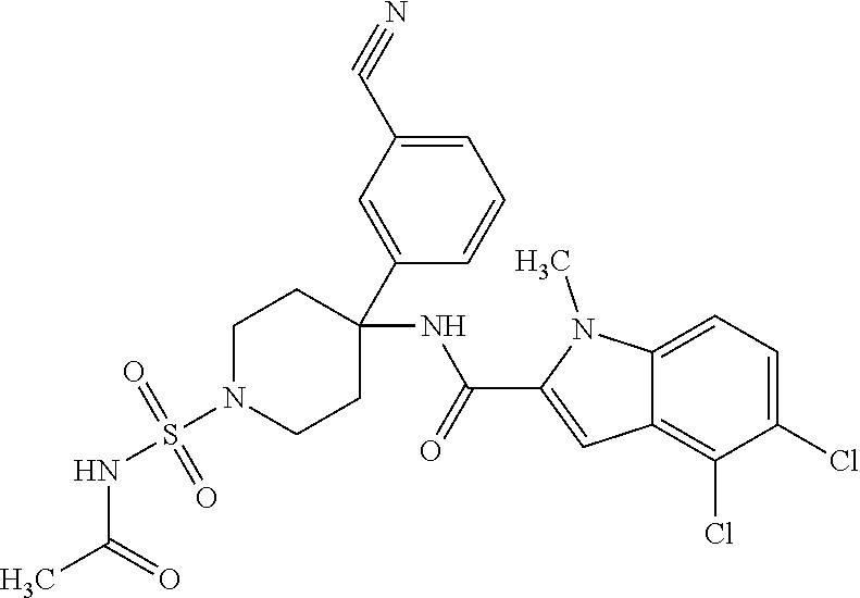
C1=C(C#N)C=C(C2(NC(C3=CC4=C(Cl)C(Cl)=CC=C4N3C)=O)CCN(S(NC(C)=O)(=O)=O)CC2)C=C1
